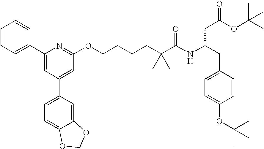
C1=CC=C(C2=CC(C3=CC=C4C(=C3)OCO4)=CC(OCCCCC(C(NC(CC3=CC=C(OC(C)(C)C)C=C3)CC(OC(C)(C)C)=O)=O)(C)C)=N2)C=C1
